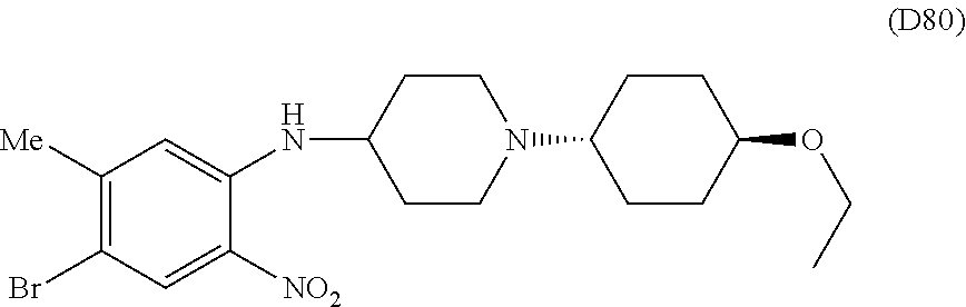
C1([Me])=C(Br)C=C([NO2])C(NC2CCN(C3CCC(OCC)CC3)CC2)=C1
